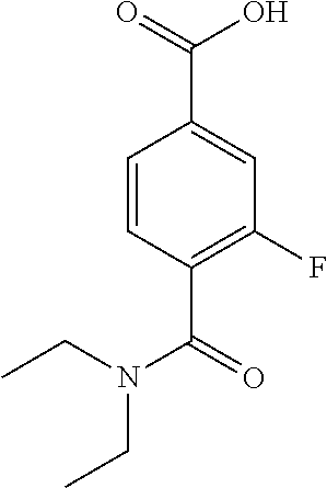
C1=CC(C(=O)N(CC)CC)=C(F)C=C1C(=O)O
